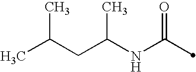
C(C(NC(=O)C)C)C(C)C
